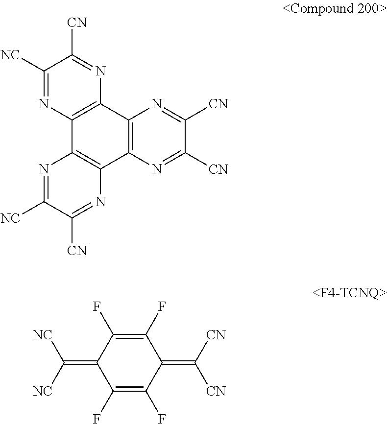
C12=C(N=C([CN])C([CN])=N1)C1=C(C3=C2N=C([CN])C([NC])=N3)N=C([NC])C([CN])=N1.C1(F)=C(F)C(=C([NC])[NC])C(F)=C(F)C1=C([CN])[CN]
